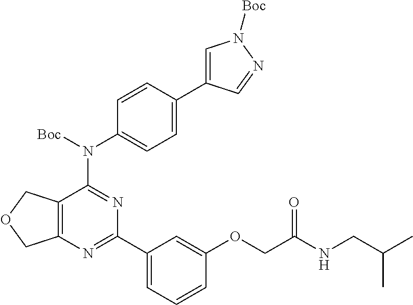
C12=C(COC1)C(N([Boc])C1=CC=C(C3=CN([Boc])N=C3)C=C1)=NC(C1=CC=CC(OCC(NCC(C)C)=O)=C1)=N2
